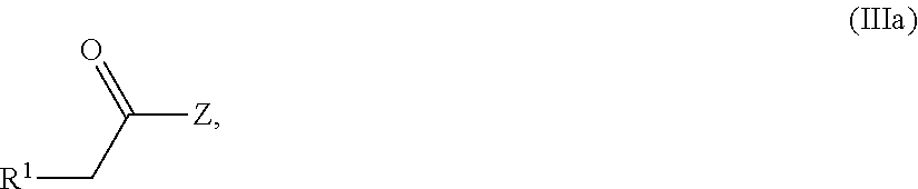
[Z]C(C[R1])=O
